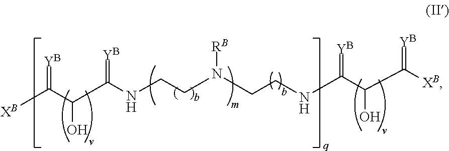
[XB]C(C(C(NCCN(CCNC(C(C([XB])=[YB])O)=[YB])[RB])=[YB])O)=[YB]
